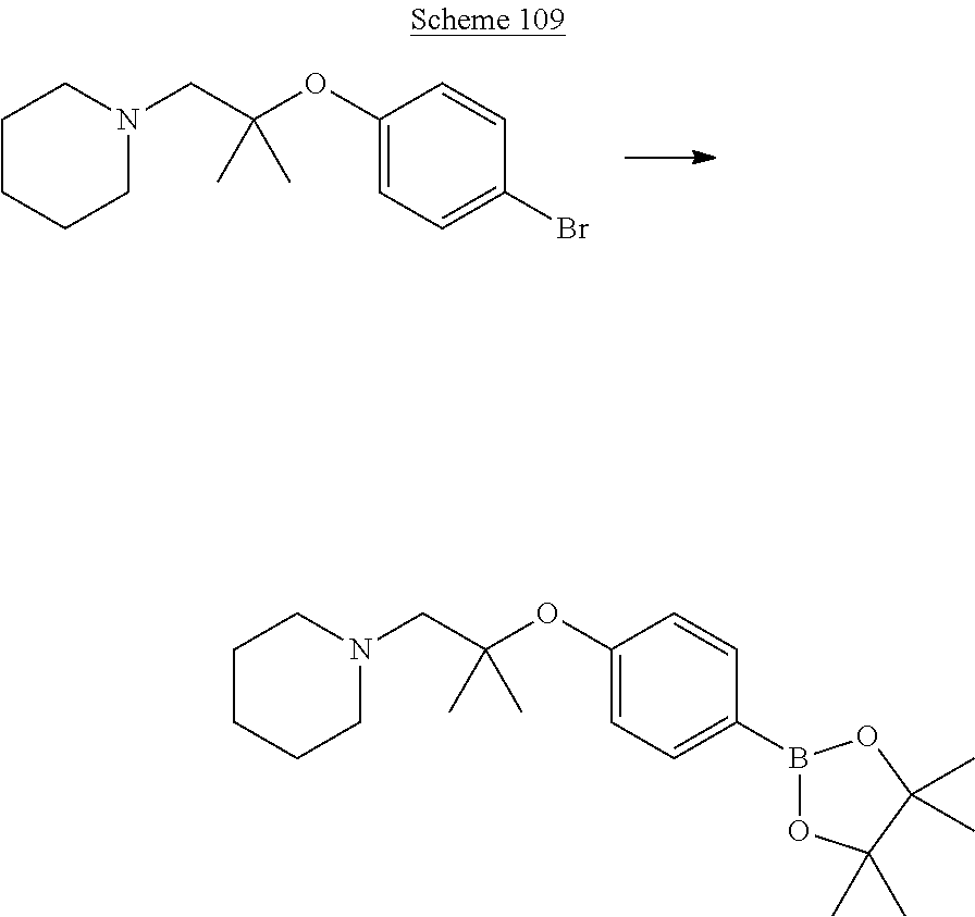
N1(CC(OC2=CC=C(Br)C=C2)(C)C)CCCCC1.N1(CC(OC2=CC=C(B3OC(C)(C)C(C)(C)O3)C=C2)(C)C)CCCCC1
